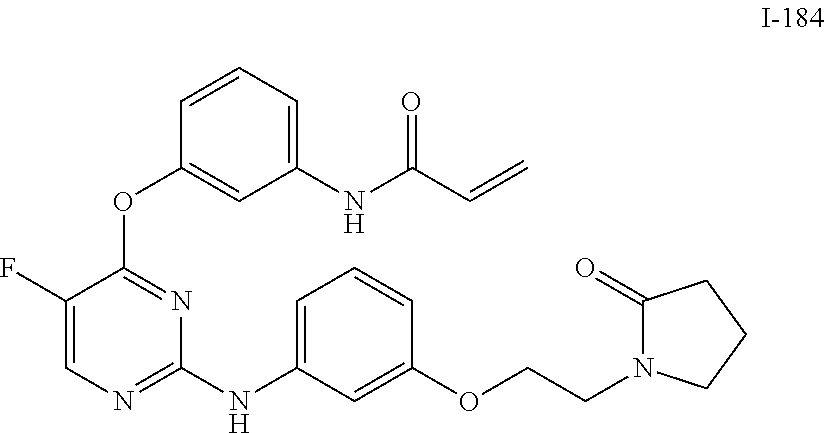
O(C1=CC(NC2=NC=C(F)C(OC3=CC(NC(C=C)=O)=CC=C3)=N2)=CC=C1)CCN1C(=O)CCC1
